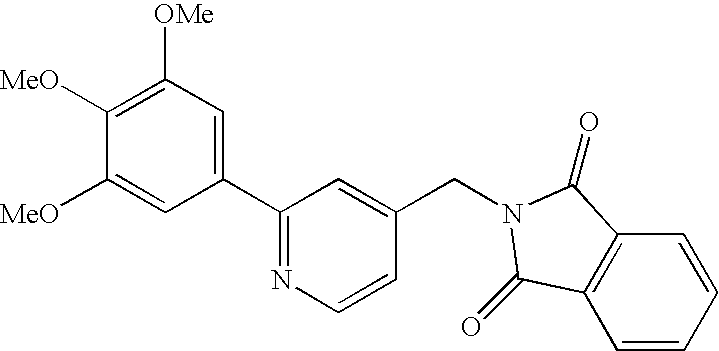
C1(C2=NC=CC(CN3C(=O)C4=C(C=CC=C4)C3=O)=C2)=CC([OMe])=C([MeO])C([MeO])=C1
